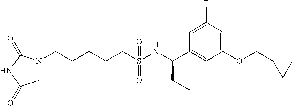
N1(CCCCCS(NC(C2=CC(OCC3CC3)=CC(F)=C2)CC)(=O)=O)CC(=O)NC1=O
